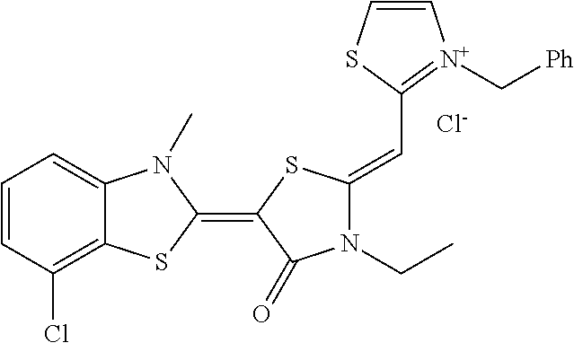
[Cl-].C1=CC(Cl)=C2C(=C1)N(C)C(=C1SC(=CC3=[N+](C[Ph])C=CS3)N(CC)C1=O)S2
